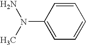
C1=CC(N(N)C)=CC=C1
